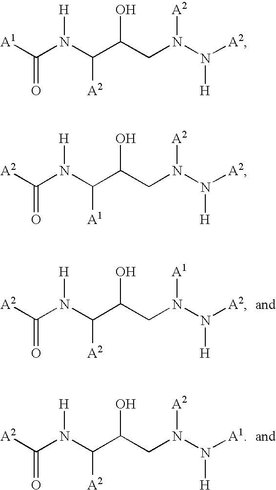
[A2]C(N(C(C(CN(N([A2])[H])[A1])O)[A2])[H])=O.[A2]C(N(C(C(CN(N([A1])[H])[A2])O)[A2])[H])=O.[A1]C(N(C(C(CN(N([A2])[H])[A2])O)[A2])[H])=O.[A2]C(N(C(C(CN(N([A2])[H])[A2])O)[A1])[H])=O
